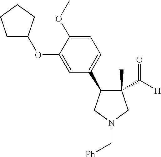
C1C(OC2=CC(C3C(C)(C([H])=O)CN(C[Ph])C3)=CC=C2OC)CCC1
